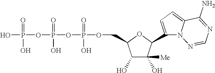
C1(O)C(O)([Me])C(C2=CC=C3N2N=CN=C3N)OC1COP(OP(OP(O)(O)=O)(O)=O)(O)=O
